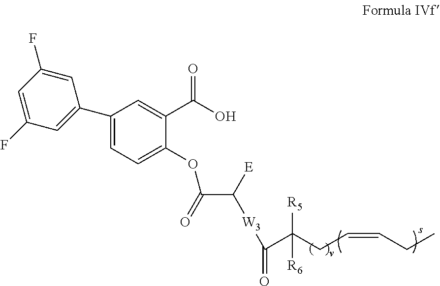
C1=C(F)C=C(C2=CC=C(OC(C([E])[W3]C(C(CC=CCC)([R5])[R6])=O)=O)C(C(O)=O)=C2)C=C1F
